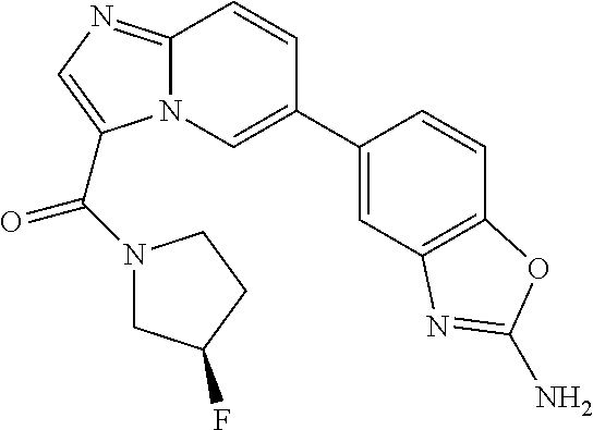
N12C(=NC=C1C(N1CC(F)CC1)=O)C=CC(C1=CC3=C(C=C1)OC(N)=N3)=C2
